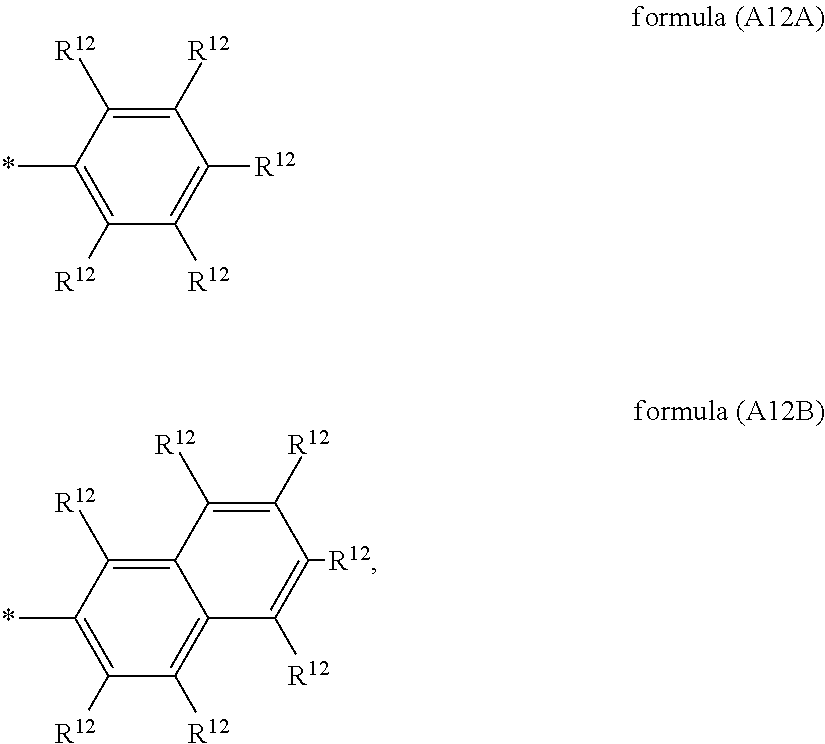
C1([R12])=C([R12])C([R12])=C([R12])C([R12])=C1*.C1(*)=C([R12])C([R12])=C2C(=C1[R12])C([R12])=C([R12])C([R12])=C2[R12]
